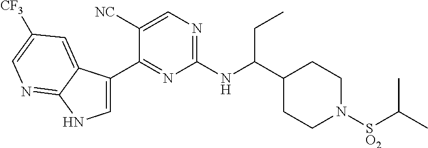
C1(C(NC2=NC=C([NC])C(C3=CNC4=NC=C([CF3])C=C34)=N2)CC)CCN([SO2]C(C)C)CC1
